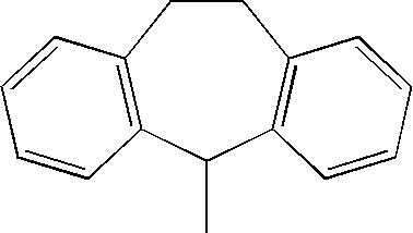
C1CC2=C(C(C)C3=C1C=CC=C3)C=CC=C2
